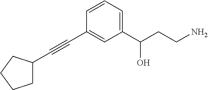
C1C(C#CC2=CC(C(CCN)O)=CC=C2)CCC1
